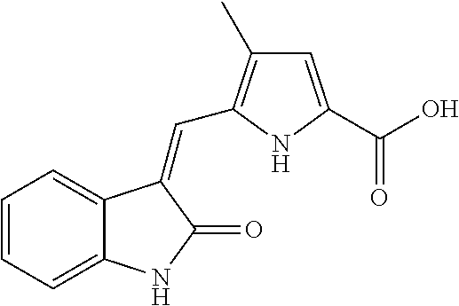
C1=CC=C2C(=C1)C(=CC1=C(C)C=C(C(O)=O)N1)C(=O)N2
